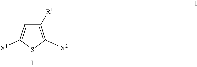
C1([R1])=C([X2])SC([X1])=C1.I
